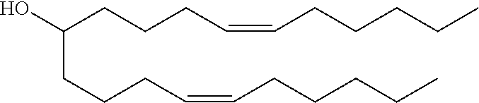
C(CCCC=CCCCCC)(O)CCCC=CCCCCC
